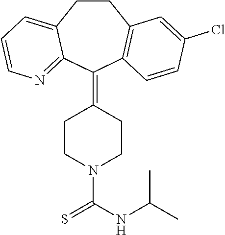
C1CC2=CC=CN=C2C(=C2CCN(C(NC(C)C)=S)CC2)C2=C1C=C(Cl)C=C2
